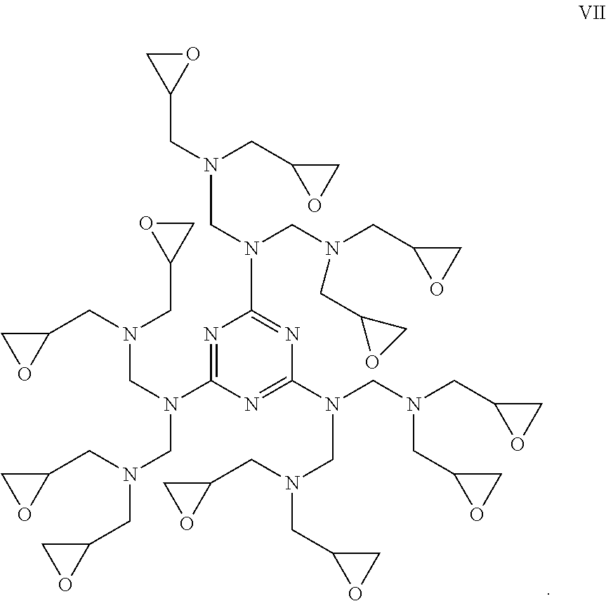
N1=C(N(CN(CC2CO2)CC2CO2)CN(CC2CO2)CC2CO2)N=C(N(CN(CC2CO2)CC2OC2)CN(CC2OC2)CC2OC2)N=C1N(CN(CC1OC1)CC1OC1)CN(CC1OC1)CC1OC1
